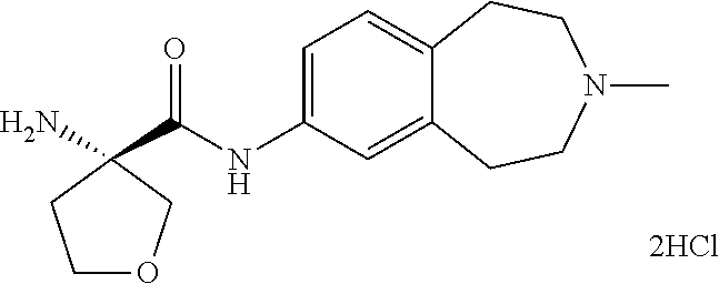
C1OCC(N)(C(NC2=CC=C3C(=C2)CCN(C)CC3)=O)C1
